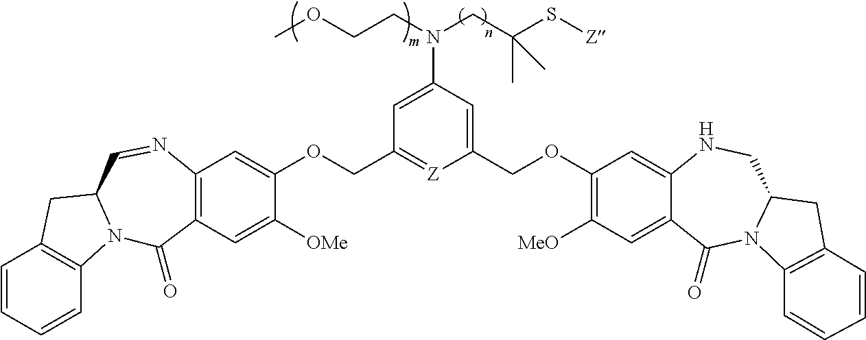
C1=CC=CC2=C1CC1N2C(=O)C2=C(N=C1)C=C(OCC1=[Z]C(COC3=C([MeO])C=C4C(=C3)NCC3N(C4=O)C4=C(C3)C=CC=C4)=CC(N(CC(S[Z])(C)C)CCOC)=C1)C([OMe])=C2
